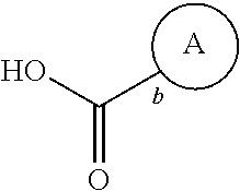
[A].OC(C)=O
